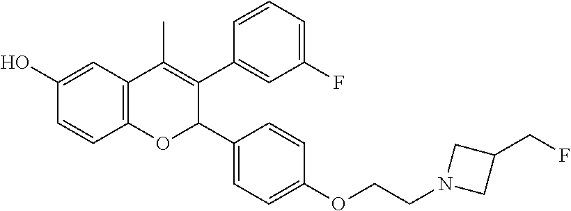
C12=C(C=C(O)C=C1)C(C)=C(C1=CC(F)=CC=C1)C(C1=CC=C(OCCN3CC(CF)C3)C=C1)O2
